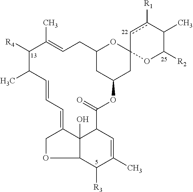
C12C3(O)C(=CC=CC(C)C([R4])C(C)=CCC4CC(OC(=O)C3C=C(C)C1[R3])CC1(O4)OC([R2])C(C)c([R1])c1)CO2
